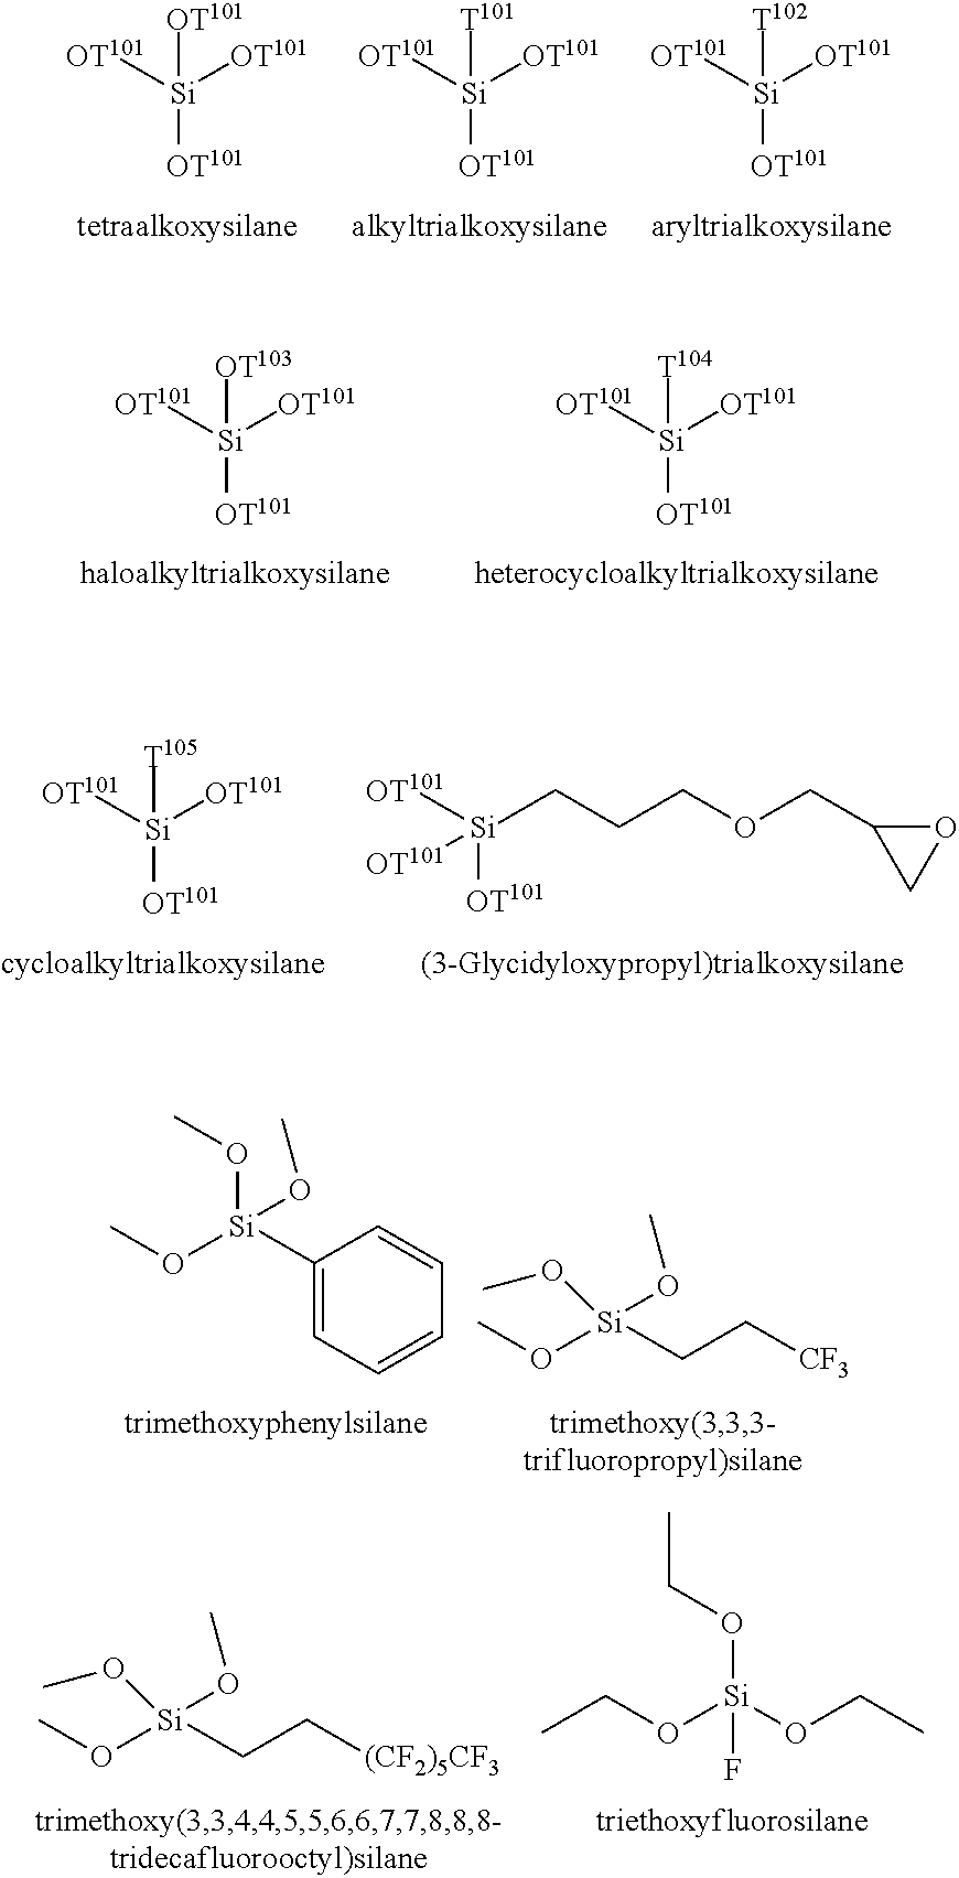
[Si]([OT101])([OT101])([OT101])[OT101].[Si]([OT101])([OT101])([OT101])[T101].[Si]([OT101])([OT101])([OT101])[T102].[Si]([OT101])([OT101])([OT101])[OT103].[Si]([OT101])([OT101])([OT101])[T104].[Si](CCCOCC1CO1)([OT101])([OT101])[OT101].[Si]([OT101])([OT101])([OT101])[T105].[Si](C1=CC=CC=C1)(OC)(OC)OC.[Si](CC[CF3])(OC)(OC)OC.O([Si](OCC)(OCC)F)CC.[Si](CC[(CF2)5CF3])(OC)(OC)OC
